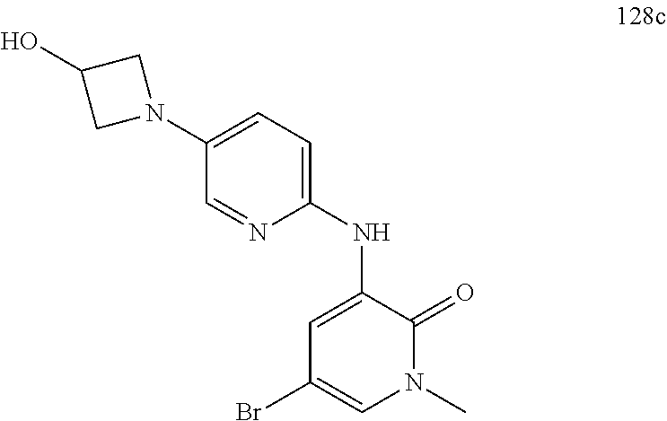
C1(N2CC(O)C2)=CC=C(NC2=CC(Br)=CN(C)C2=O)N=C1
